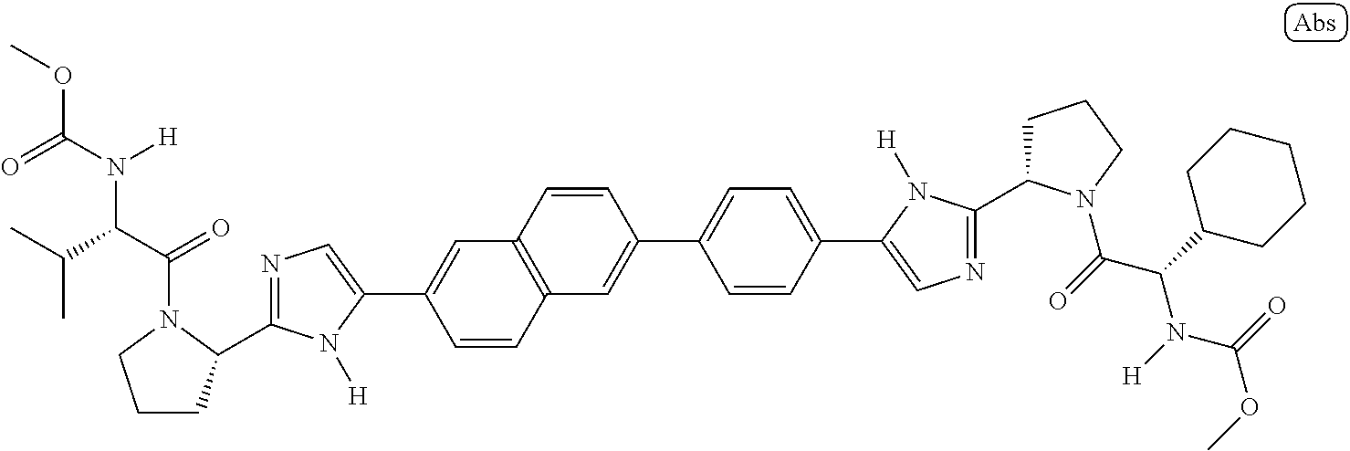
N1=C(C2CCCN2C(C(C(C)C)N(C(=O)OC)[H])=O)N([H])C(C2=CC3=C(C=C2)C=C(C2=CC=C(C4=CN=C(C5CCCN5C(=O)C(C5CCCCC5)N([H])C(OC)=O)N4[H])C=C2)C=C3)=C1
